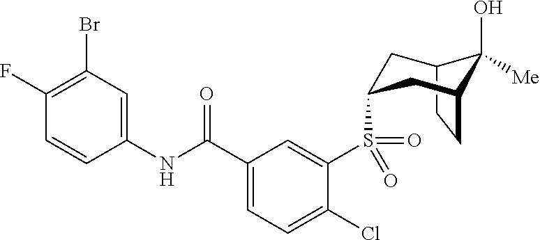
C1(F)=C(Br)C=C(NC(C2=CC=C(Cl)C(S(=O)(=O)C3CC4C(O)([Me])C(CC4)C3)=C2)=O)C=C1
